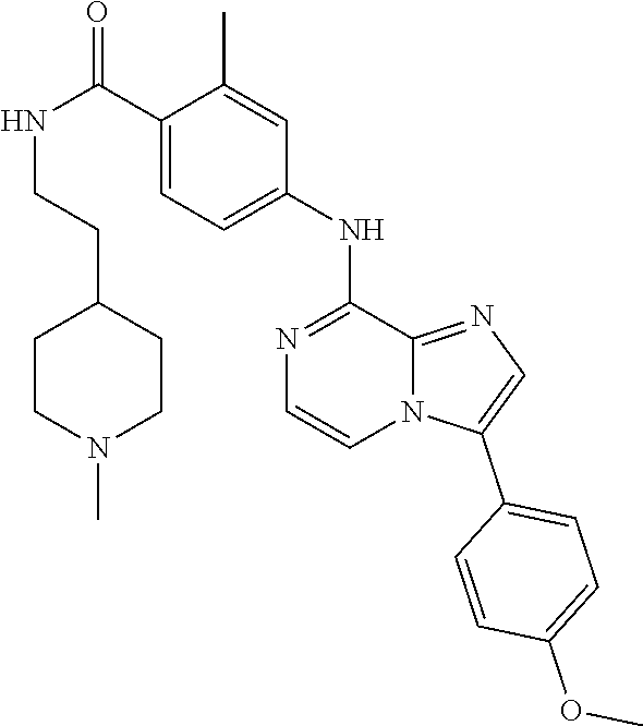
C1(C2=CN=C3N2C=CN=C3NC2=CC=C(C(NCCC3CCN(C)CC3)=O)C(C)=C2)=CC=C(OC)C=C1
